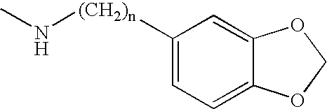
CN[(CH2)n]C1=CC=C2C(=C1)OCO2
